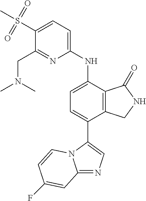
C12=NC=C(C3=CC=C(NC4=CC=C(S(C)(=O)=O)C(CN(C)C)=N4)C4=C3CNC4=O)N1C=CC(F)=C2
